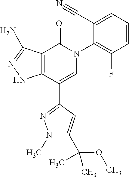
C12=C(C(C3=NN(C)C(C(C)(OC)C)=C3)=CN(C3=C(F)C=CC=C3C#N)C1=O)NN=C2N
